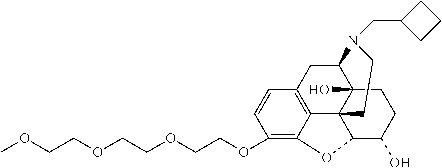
C1(OCCOCCOCCOC)=C2C3=C(C=C1)CC1C4(O)C3(C(C(O)CC4)O2)CCN1CC1CCC1
